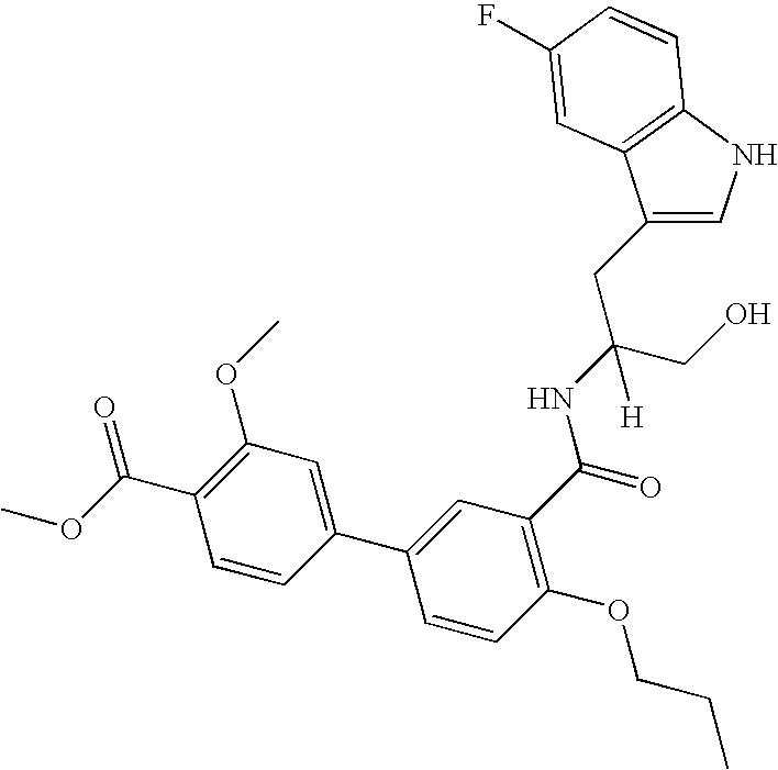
C1=C(CC(CO)(NC(C2=C(OCCC)C=CC(C3=CC(OC)=C(C(OC)=O)C=C3)=C2)=O)[H])C2=C(N1)C=CC(F)=C2
